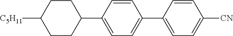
C1=CC(C2CCC([C5H11])CC2)=CC=C1C1=CC=C([CN])C=C1
